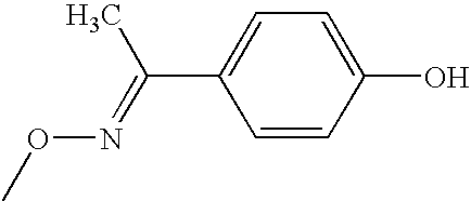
CON=C(C1=CC=C(O)C=C1)C
